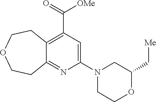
C12=C(C(=O)[OMe])C=C(N3CCOC(C[Me])C3)N=C1CCOCC2
